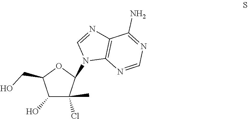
C1=NC2=C(N=CN2C2C(C)(Cl)C(O)C(CO)O2)C(N)=N1
